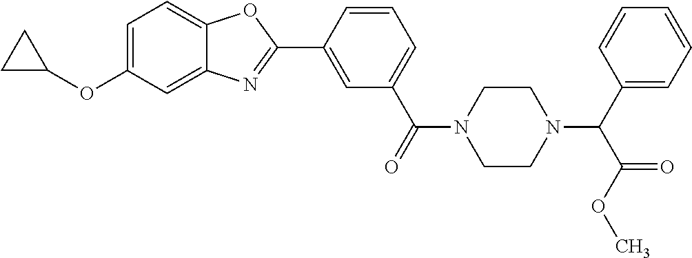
C1=C(OC2CC2)C=C2C(=C1)OC(C1=CC(C(=O)N3CCN(C(C4=CC=CC=C4)C(OC)=O)CC3)=CC=C1)=N2
